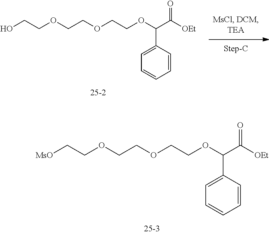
[MsO]CCOCCOCCOC(C(=O)[OEt])C1=CC=CC=C1.OCCOCCOCCOC(C(=O)[OEt])C1=CC=CC=C1
